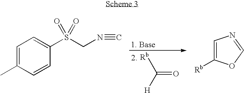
C1=C(C)C=CC(S(CN#C)(=O)=O)=C1.C(=O)([H])[Rb].C1=C([Rb])OC=N1
